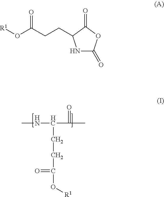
CNC(C(=O)C)CCC(=O)O[R1].N1C(=O)OC(=O)C1CCC(=O)O[R1]
